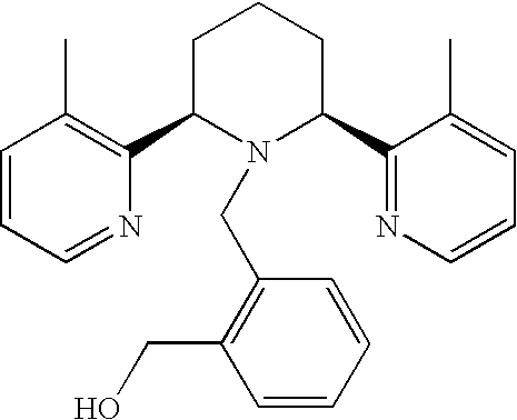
C1=CC=NC(C2N(CC3=C(CO)C=CC=C3)C(C3=NC=CC=C3C)CCC2)=C1C
